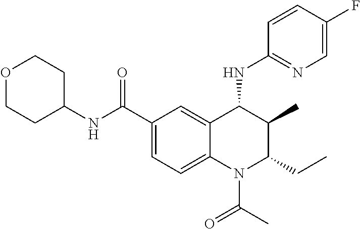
C1=CC(F)=CN=C1NC1C(C)C(CC)N(C(=O)C)C2=CC=C(C(NC3CCOCC3)=O)C=C12
